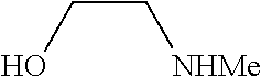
C(C[NHMe])O
